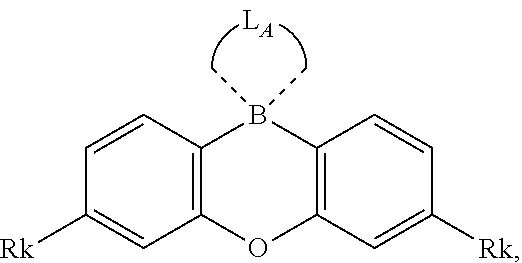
C1=CC2=C(C=C1[Rk])OC1=C(B2(C)C)C=CC([Rk])=C1
